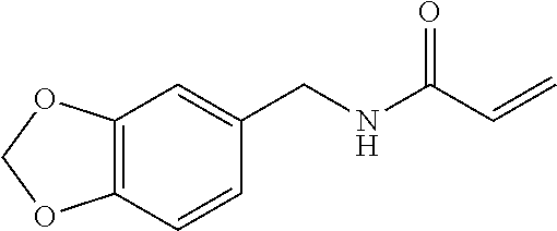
C12=C(C=CC(CNC(C=C)=O)=C1)OCO2
